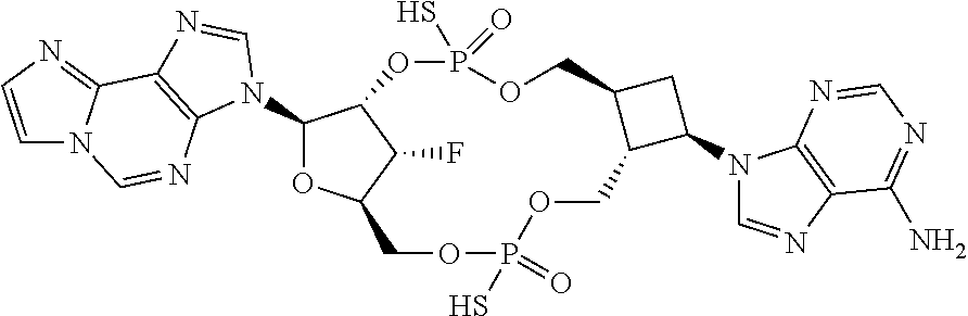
C1(N2C3=C(C4=NC=CN4C=N3)N=C2)OC2C(F)C1OP(S)(=O)OCC1C(COP(S)(=O)OC2)C(N2C=NC3=C2N=CN=C3N)C1
